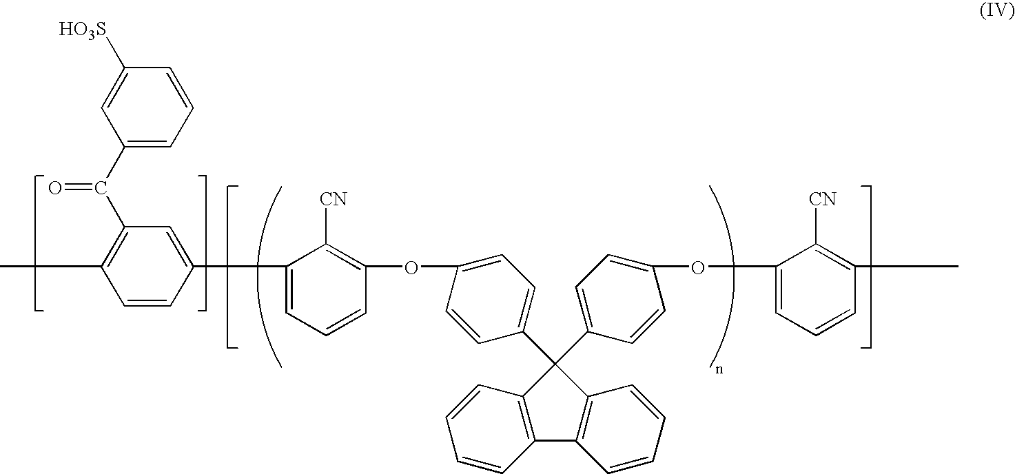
C1=CC(C2=CC=CC(OC3=CC=C(C4(C5=CC=C(OC6=CC=CC(C)=C6[CN])C=C5)C5=C(C=CC=C5)C5=C4C=CC=C5)C=C3)=C2[CN])=CC(C(C2=CC=CC([HO3S])=C2)=O)=C1C
